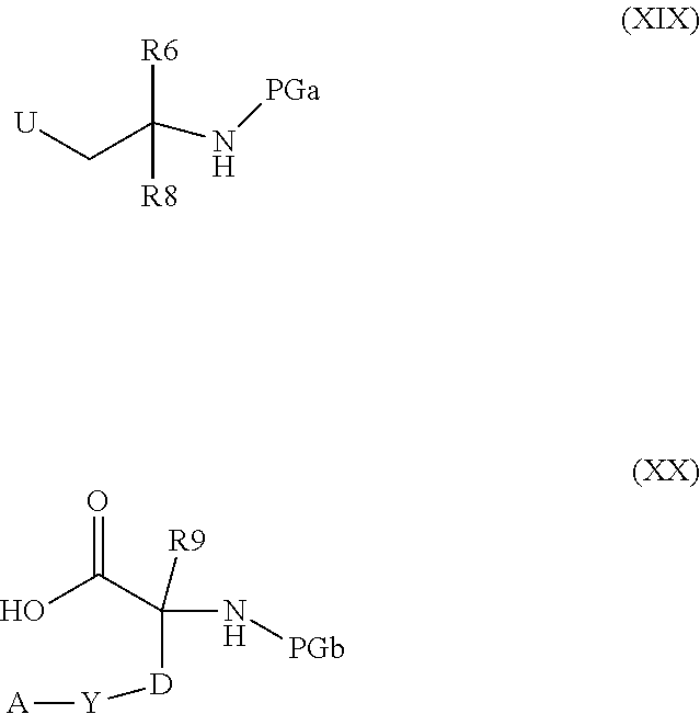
[U]CC(N[PGa])([R6])[R8].O=C(C(N[PGb])([R9])[D][Y][A])O
